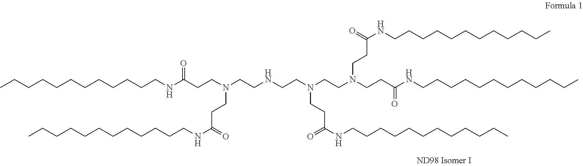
CCCCCCCCCCCCNC(CCN(CCNCCN(CCN(CCC(NCCCCCCCCCCCC)=O)CCC(NCCCCCCCCCCCC)=O)CCC(=O)NCCCCCCCCCCCC)CCC(=O)NCCCCCCCCCCCC)=O
